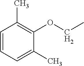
C1=CC=C(C)C(OCC)=C1C
